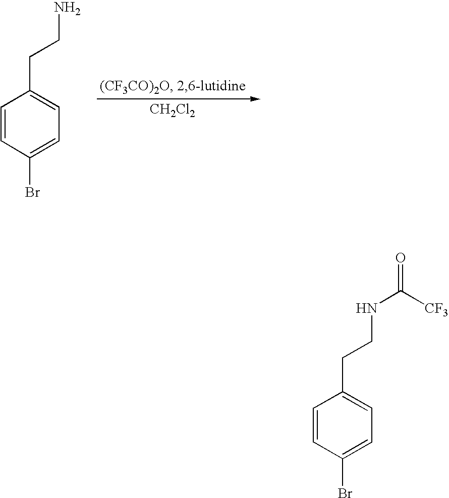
C1=CC(Br)=CC=C1CCN.[CH2Cl2].C1=CC(Br)=CC=C1CCNC([CF3])=O
